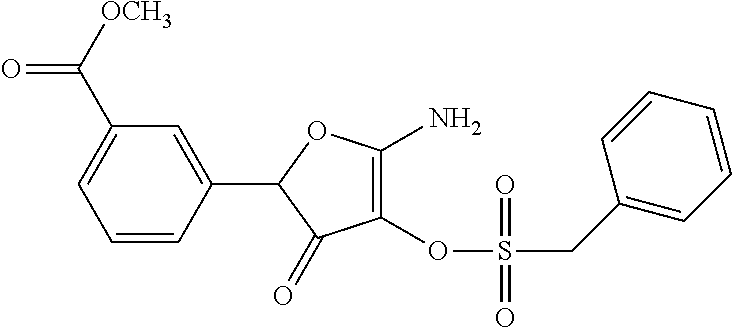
C1(OS(=O)(CC2=CC=CC=C2)=O)=C(N)OC(C2=CC(C([OCH3])=O)=CC=C2)C1=O
